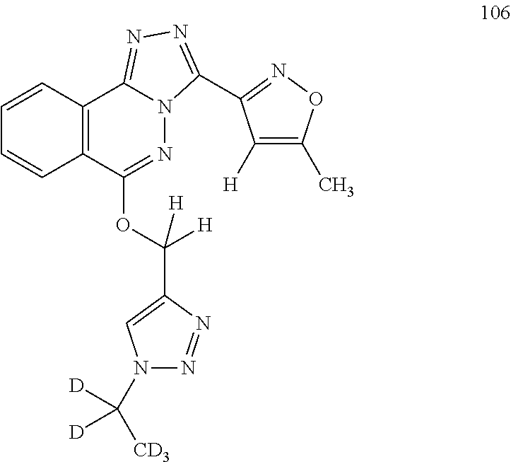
C12=C(C(OC([H])(C3=CN(C([CD3])([D])[D])N=N3)[H])=NN3C1=NN=C3C1=NOC(C)=C1[H])C=CC=C2
